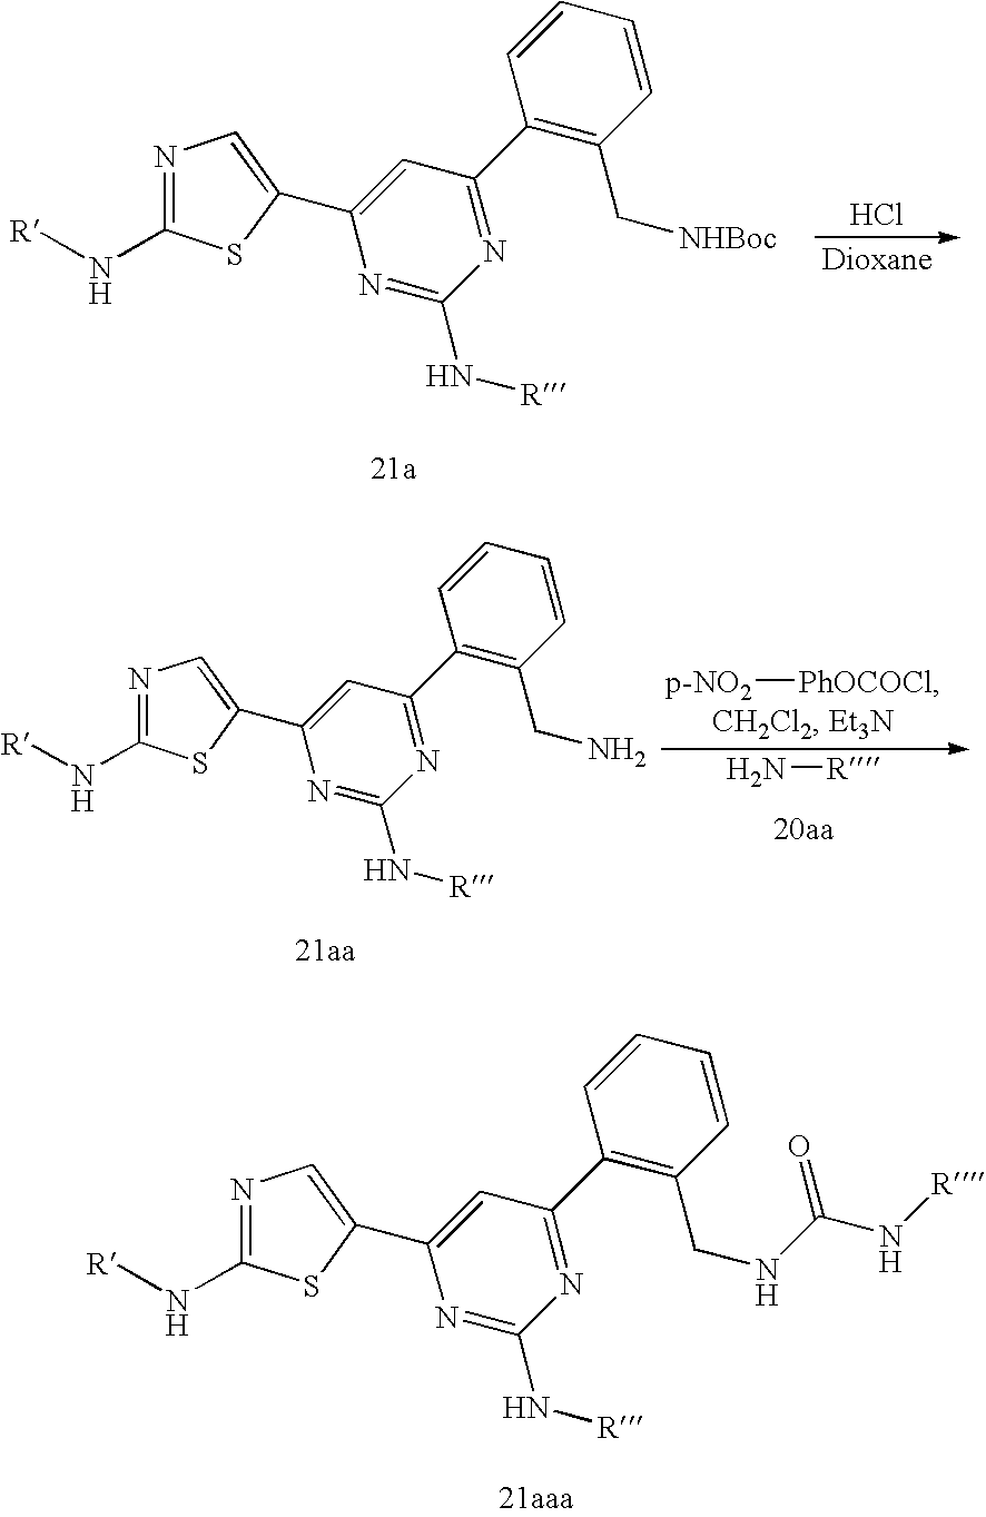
[R]NC1=NC=C(C2=CC(C3=C(C[NHBoc])C=CC=C3)=NC(N[R])=N2)S1.Cl.[R]NC1=NC=C(C2=CC(C3=C(CNC(=O)N[R])C=CC=C3)=NC(N[R])=N2)S1.[R]NC1=NC=C(C2=CC(C3=C(CN)C=CC=C3)=NC(N[R])=N2)S1.[p-NO2][PhOCOCl].N[R]
